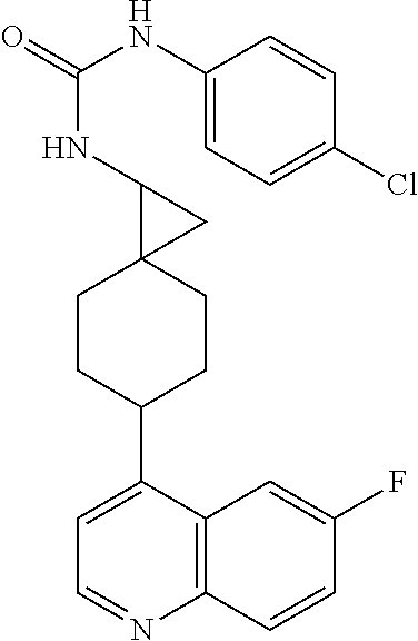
C12=C(C(C3CCC4(CC3)CC4NC(NC3=CC=C(Cl)C=C3)=O)=CC=N1)C=C(F)C=C2
